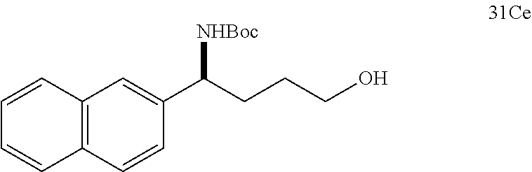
C12=C(C=CC(C(CCCO)[NHBoc])=C1)C=CC=C2
